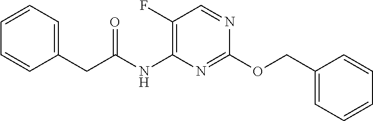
C1(COC2=NC(NC(CC3=CC=CC=C3)=O)=C(F)C=N2)=CC=CC=C1
